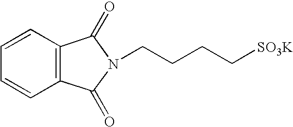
C1=CC2=C(C=C1)C(=O)N(CCCC[SO3K])C2=O
